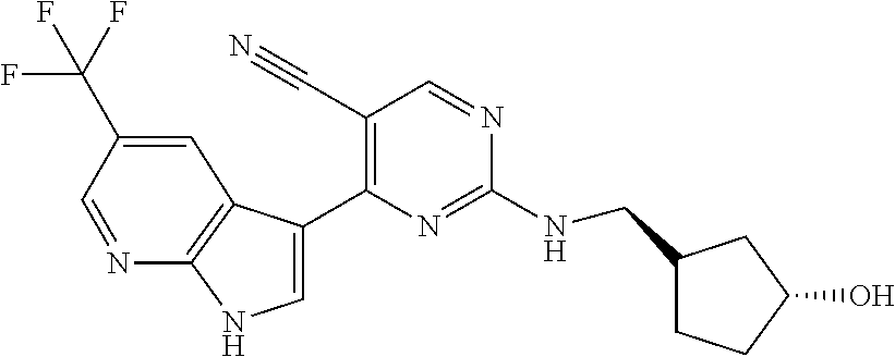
C(NC1=NC(C2=CNC3=C2C=C(C(F)(F)F)C=N3)=C(C#N)C=N1)C1CCC(O)C1
